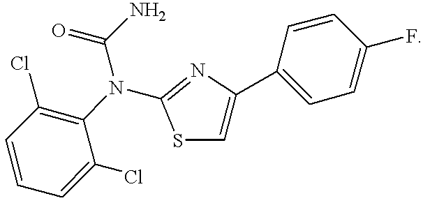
C1=CC=C(Cl)C(N(C(N)=O)C2=NC(C3=CC=C(F)C=C3)=CS2)=C1Cl
